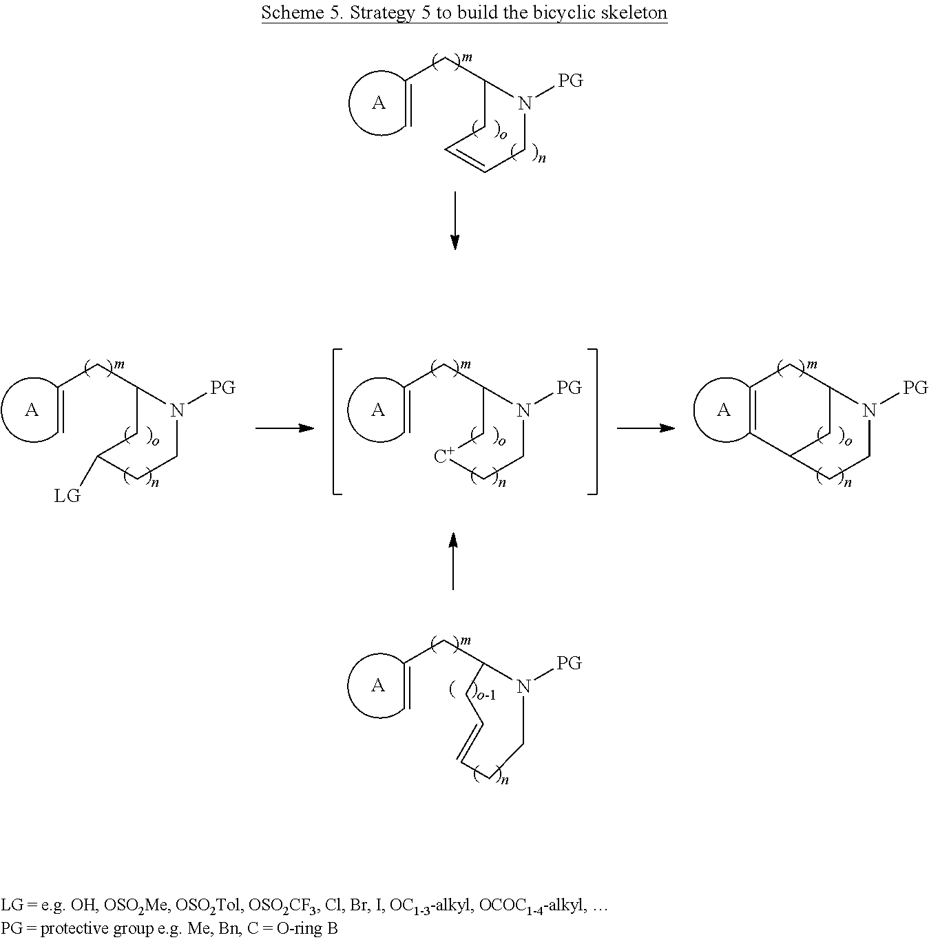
C(=C)CC1CC=CCN1[PG].[A].C(=C)CC1CC([LG])CCN1[PG].[A].C(=C)CC1C[C+]CCN1[PG].[A].C1=CC2CC(C1)N([PG])CC2.[A].C(=C)CC1N([PG])CCC=CC1.[A]
